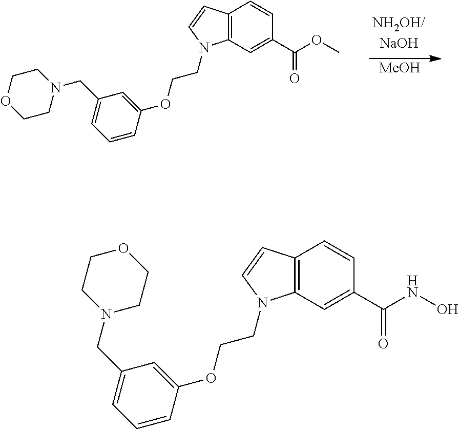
[MeOH].C12=C(C=C(C(OC)=O)C=C1)N(CCOC1=CC(CN3CCOCC3)=CC=C1)C=C2.C12=C(C=C(C(NO)=O)C=C1)N(CCOC1=CC(CN3CCOCC3)=CC=C1)C=C2
